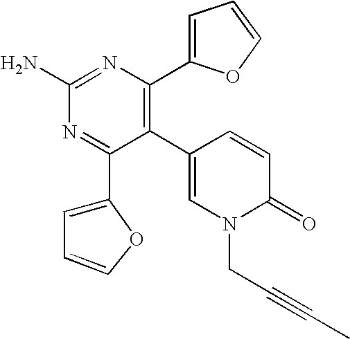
C1(N)=NC(C2=CC=CO2)=C(C2=CN(CC#CC)C(=O)C=C2)C(C2=CC=CO2)=N1
